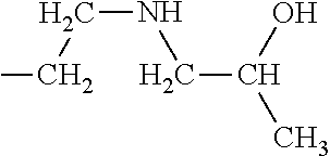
C(C(C)O)NCCC
